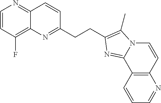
C12=C(F)C=CN=C1C=CC(CCC1=C(C)N3C=CC4=C(C=CC=N4)C3=N1)=N2
